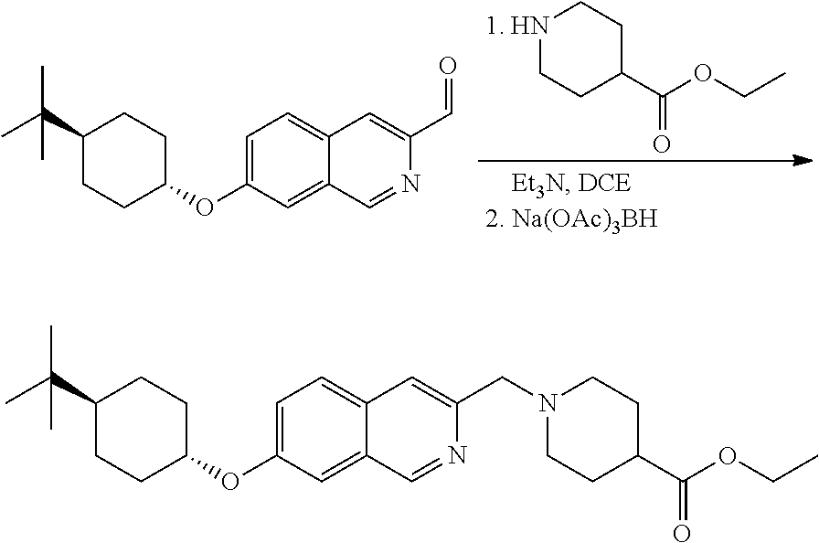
C1=C(OC2CCC(C(C)(C)C)CC2)C=C2C(=C1)C=C(C=O)N=C2.N1CCC(C(=O)OCC)CC1.C1=C(OC2CCC(C(C)(C)C)CC2)C=C2C(=C1)C=C(CN1CCC(C(=O)OCC)CC1)N=C2
